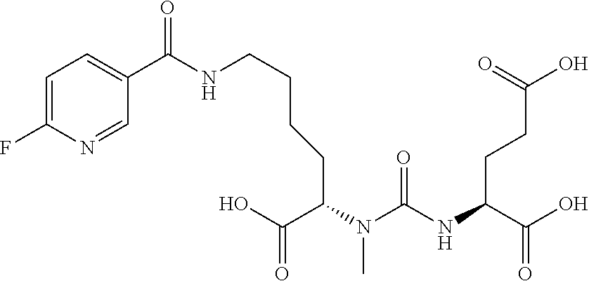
N(C(CCC(O)=O)C(O)=O)C(N(C)C(C(=O)O)CCCCNC(C1=CC=C(F)N=C1)=O)=O
